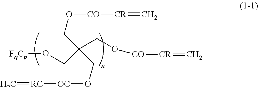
[FqCp]OCC(CO[CO][CR]=C)(CO[OC][RC]=C)CO[CO][CR]=C
